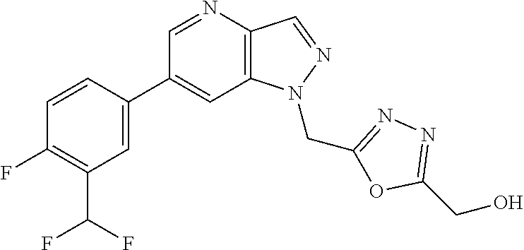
C1(C2=CC(C(F)F)=C(F)C=C2)=CC2=C(C=NN2CC2=NN=C(CO)O2)N=C1
